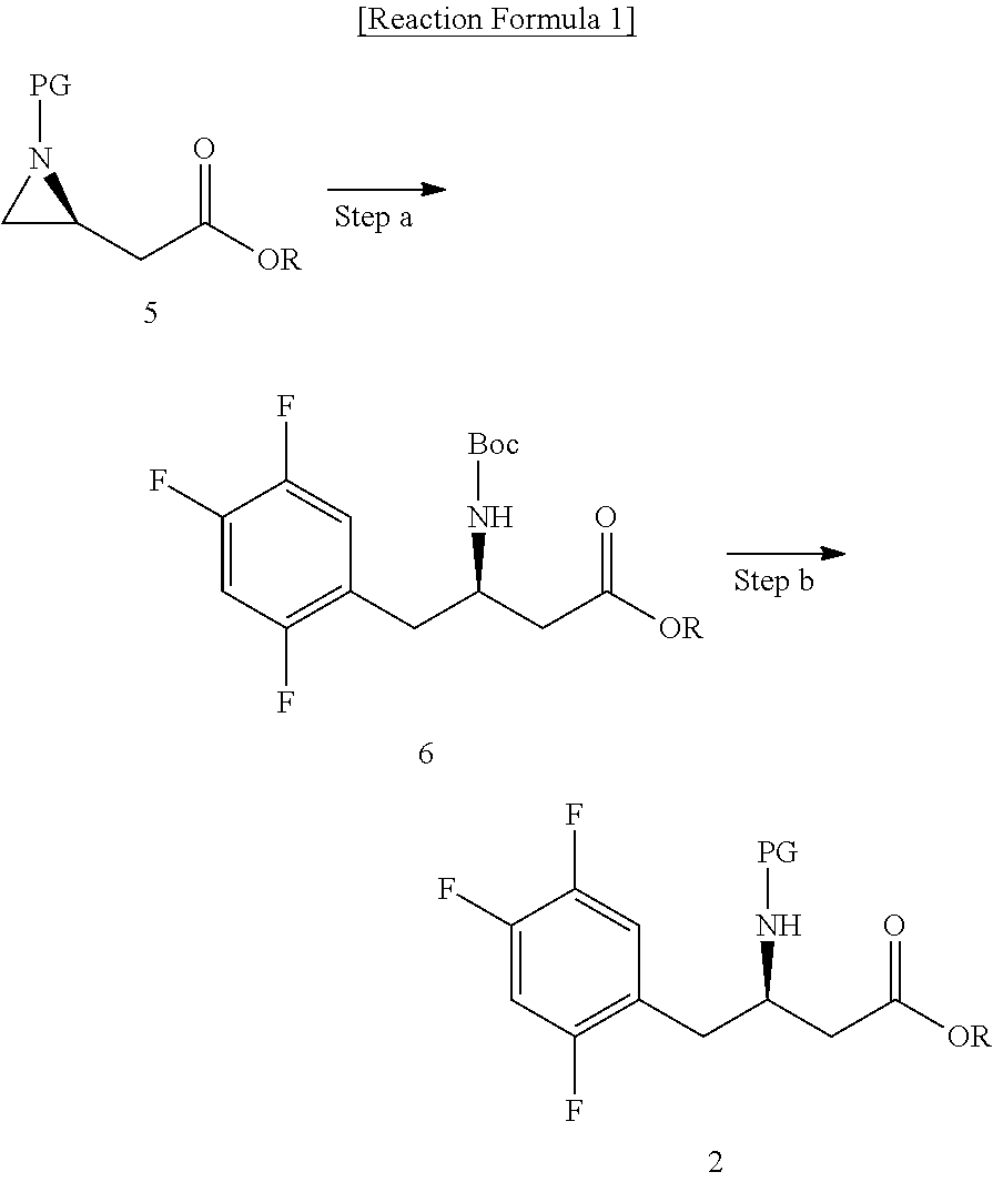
[PG]N1CC1CC(=O)[OR].C(CC(=O)[OR])(N[Boc])CC1=C(F)C=C(F)C(F)=C1.C(CC(=O)[OR])(N[PG])CC1=C(F)C=C(F)C(F)=C1
